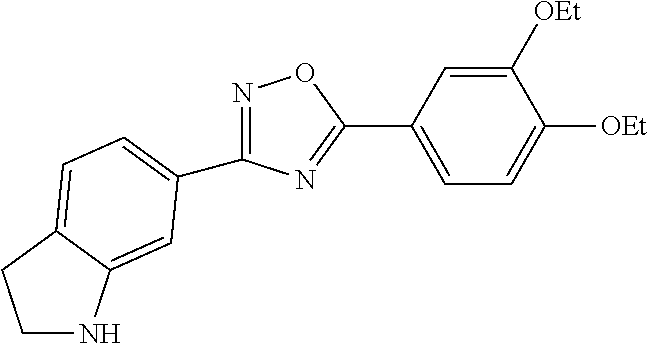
N1=C(C2=CC=C3C(=C2)NCC3)N=C(C2=CC=C([OEt])C([OEt])=C2)O1
